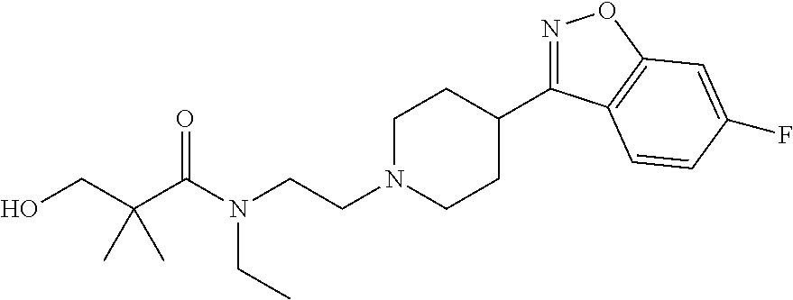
N1=C(C2CCN(CCN(C(C(CO)(C)C)=O)CC)CC2)C2=C(O1)C=C(F)C=C2
